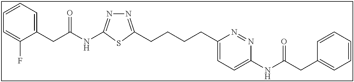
C1=CC=C(CC(NC2=NN=C(CCCCC3=CC=C(NC(=O)CC4=CC=CC=C4)N=N3)S2)=O)C(F)=C1
